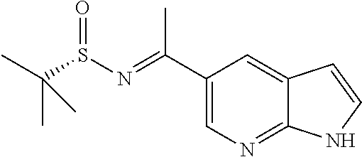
C1(C(=NS(=O)C(C)(C)C)C)=CN=C2C(=C1)C=CN2
